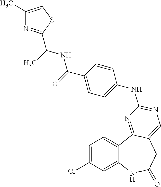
C1=C(Cl)C=C2C(=C1)C1=NC(NC3=CC=C(C(=O)NC(C)C4=NC(C)=CS4)C=C3)=NC=C1CC(=O)N2
